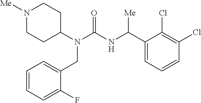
N1([Me])CCC(N(C(NC(C2=CC=CC(Cl)=C2Cl)[Me])=O)CC2=CC=CC=C2F)CC1
